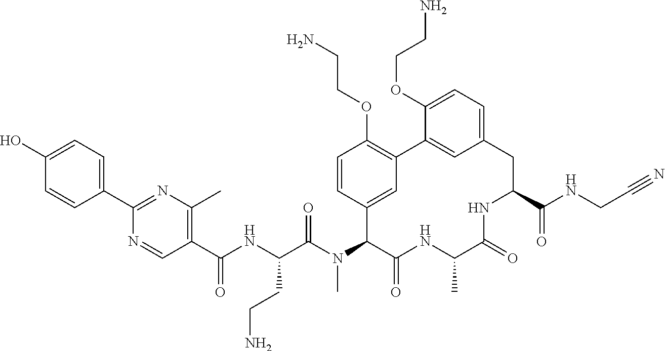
C1(O)=CC=C(C2=NC(C)=C(C(NC(C(N(C3C(=O)NC(C)C(=O)NC(C(NCC#N)=O)CC4=CC=C(OCCN)C(=C4)C4=C(OCCN)C=CC3=C4)C)=O)CCN)=O)C=N2)C=C1
